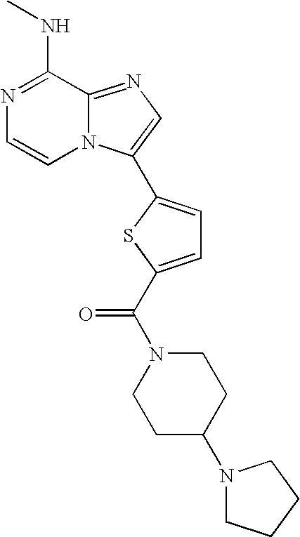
N1=C2N(C(C3=CC=C(C(=O)N4CCC(N5CCCC5)CC4)S3)=C1)C=CN=C2NC
